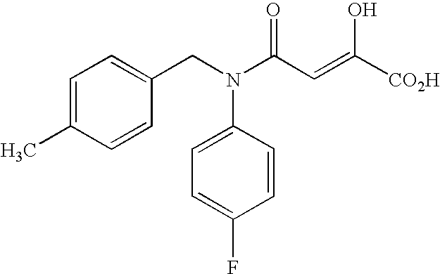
C1=C(C)C=CC(CN(C2=CC=C(F)C=C2)C(C=C([CO2H])O)=O)=C1
